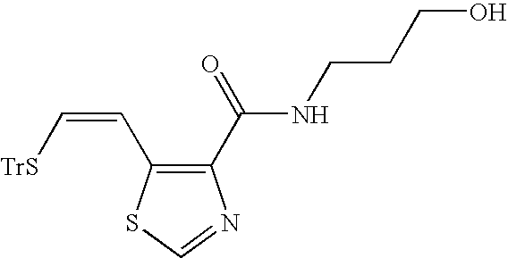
C1(C(NCCCO)=O)=C(C=C[TrS])SC=N1
